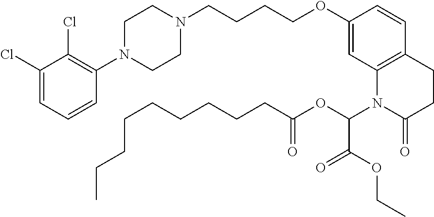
C1(Cl)=CC=CC(N2CCN(CCCCOC3=CC4=C(C=C3)CCC(=O)N4C(OC(=O)CCCCCCCCC)C(OCC)=O)CC2)=C1Cl
